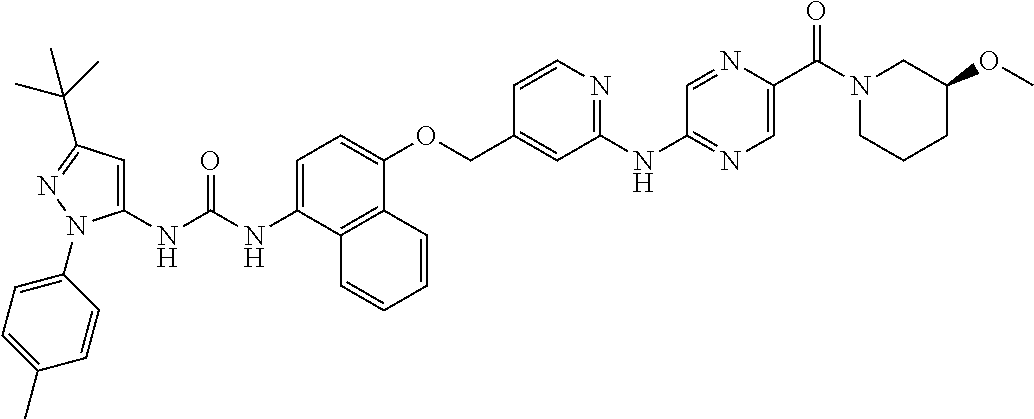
C1=C(NC(NC2=CC(C(C)(C)C)=NN2C2=CC=C(C)C=C2)=O)C2=C(C(OCC3=CC(NC4=NC=C(C(N5CCCC(OC)C5)=O)N=C4)=NC=C3)=C1)C=CC=C2
